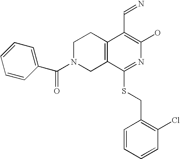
C1N(C(C2=CC=CC=C2)=O)CC2=C(C1)C(C=N)=C(O)N=C2SCC1=C(Cl)C=CC=C1
